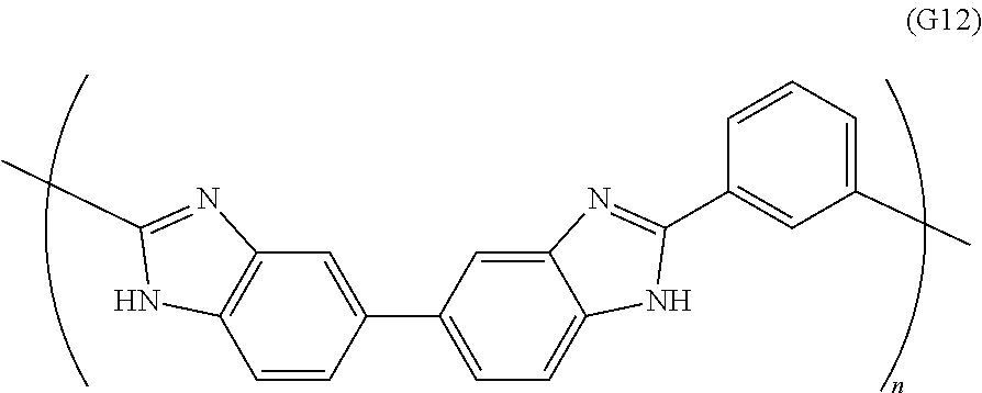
C1=C(C2=CC=C3C(=C2)N=C(C2=CC(C)=CC=C2)N3)C=CC2=C1N=C(C)N2
